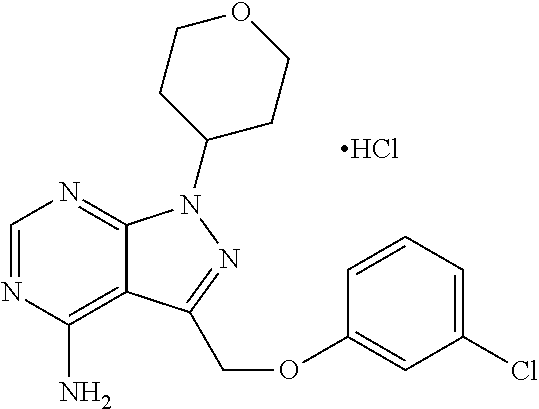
C1=NC(N)=C2C(=N1)N(C1CCOCC1)N=C2COC1=CC(Cl)=CC=C1.Cl
